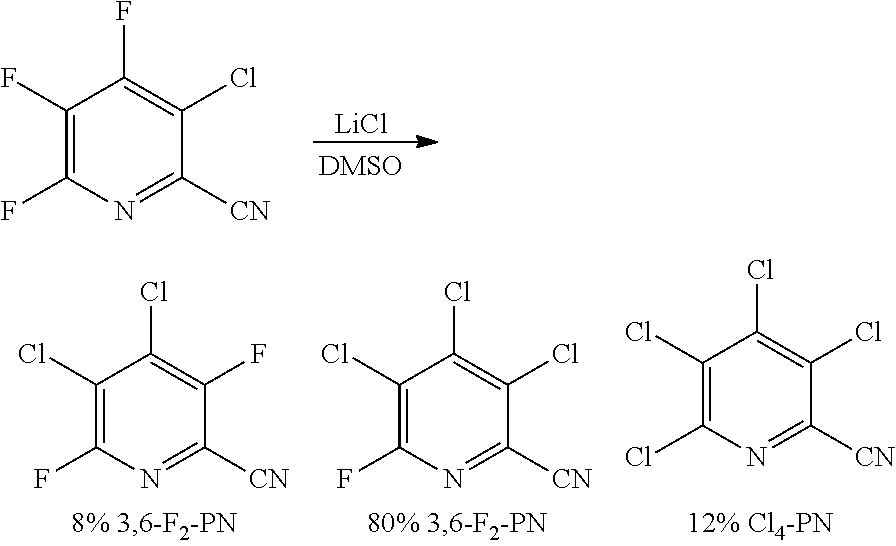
[LiCl].C1(F)=C(F)N=C([CN])C(Cl)=C1F.C1(Cl)=C(F)N=C([CN])C(F)=C1Cl.C1(Cl)=C(F)N=C([CN])C(Cl)=C1Cl.C1(Cl)=C(Cl)N=C([CN])C(Cl)=C1Cl
